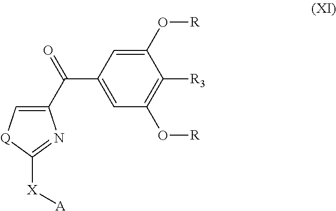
C1=C(C(=O)C2=C[Q]C([X][A])=N2)C=C(O[R])C([R3])=C1O[R]
